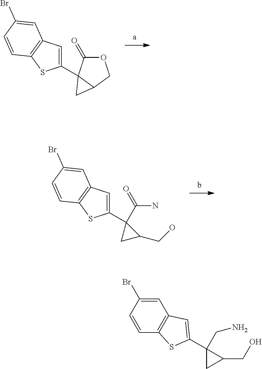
C1(C23C(=O)OCC2C3)=CC2=C(S1)C=CC(Br)=C2.C1(C2(C(=O)N)CC2CO)=CC2=C(S1)C=CC(Br)=C2.C1(C2=CC3=C(S2)C=CC(Br)=C3)(CN)CC1CO
